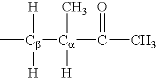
C[Cb]([Ca](C(C)=O)(C)[H])([H])[H]
